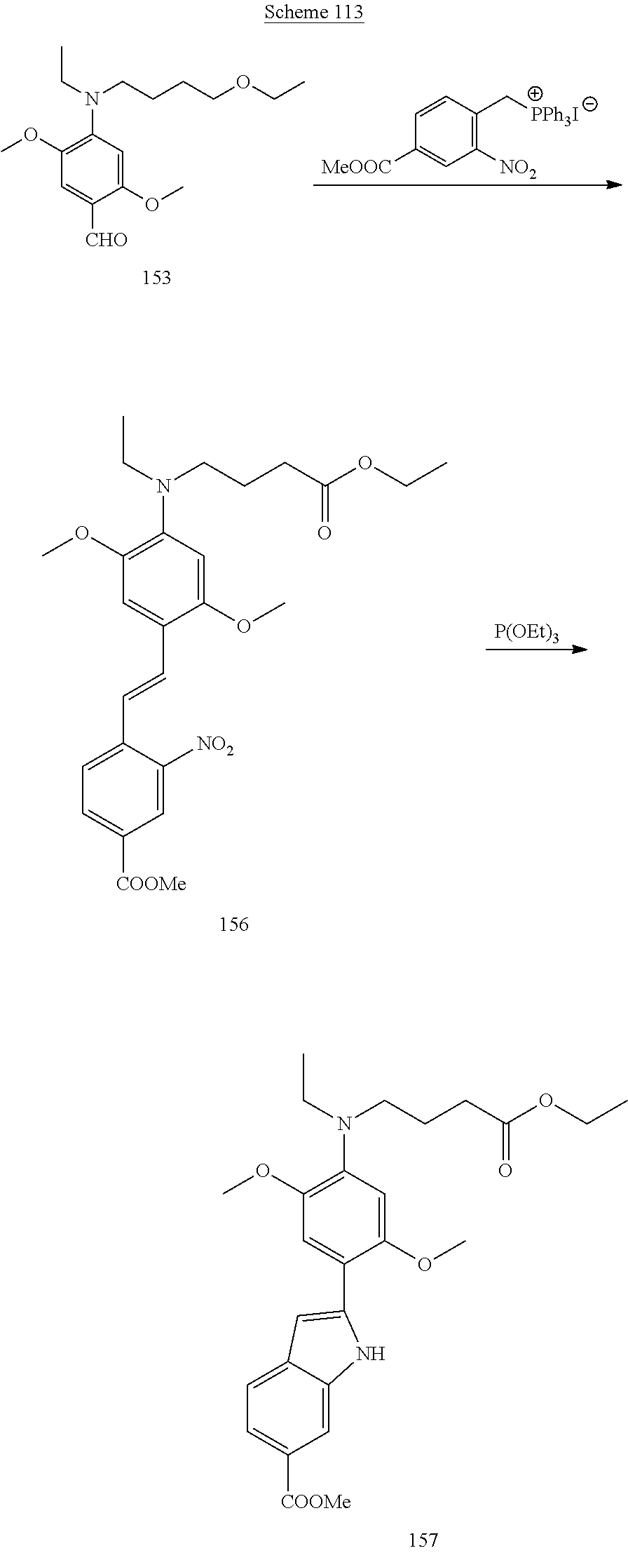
C1(N(CC)CCCCOCC)=C(OC)C=C([CHO])C(OC)=C1.C1=CC([MeOOC])=CC([NO2])=C1C[PPh3I].C1(N(CC)CCCC(OCC)=O)=C(OC)C=C(C=CC2=CC=C([COOMe])C=C2[NO2])C(OC)=C1.[P(OEt)3].C1(N(CC)CCCC(OCC)=O)=C(OC)C=C(C2=CC3=CC=C([COOMe])C=C3N2)C(OC)=C1
